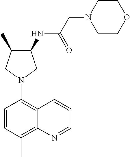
C1(NC(CN2CCOCC2)=O)C(C)CN(C2=C3C(=C(C)C=C2)N=CC=C3)C1
